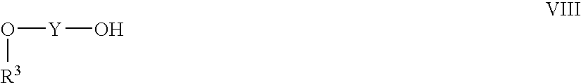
O([R3])[Y]O
